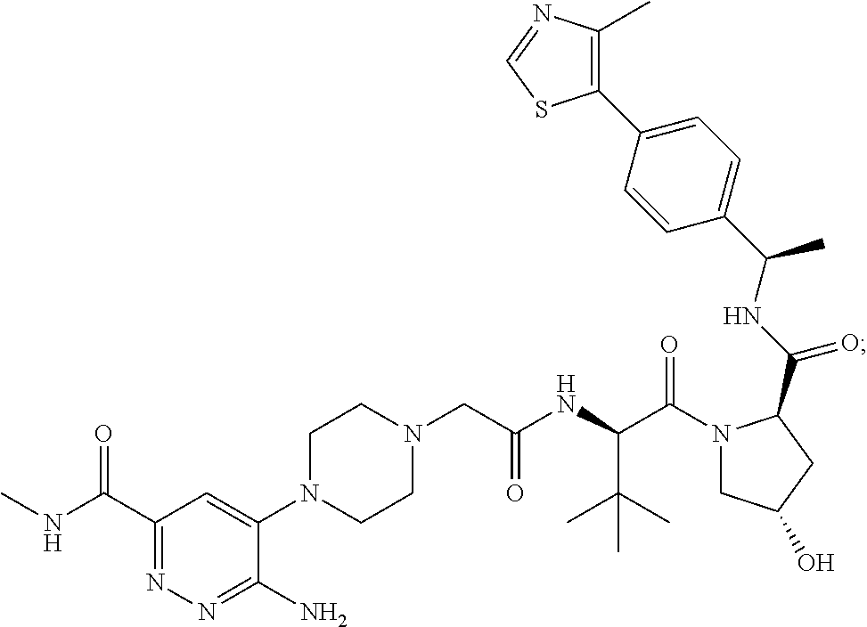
C1(C(NC)=O)=NN=C(N)C(N2CCN(CC(NC(C(N3CC(O)CC3C(NC(C3=CC=C(C4=C(C)N=CS4)C=C3)C)=O)=O)C(C)(C)C)=O)CC2)=C1
